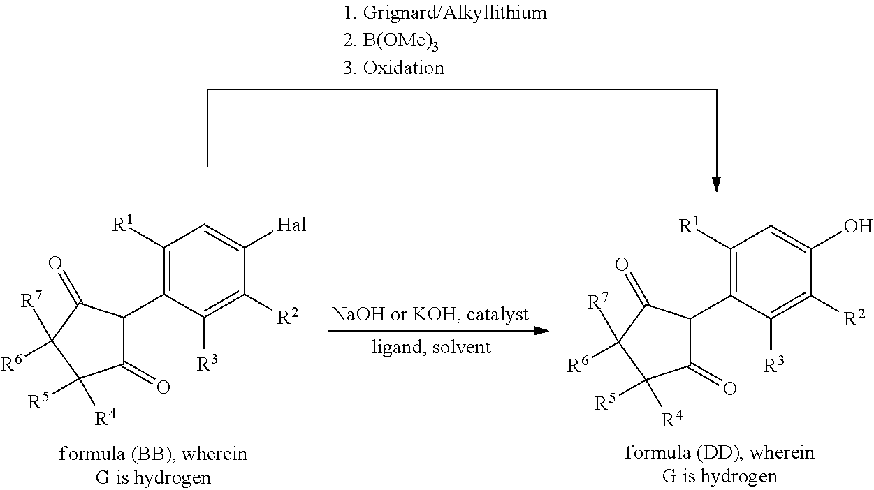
C1([R1])=C(C2C(=O)C([R4])([R5])C([R7])([R6])C2=O)C([R3])=C([R2])C(O)=C1.C1([R1])=C(C2C(=O)C([R4])([R5])C([R7])([R6])C2=O)C([R3])=C([R2])C([Hal])=C1
